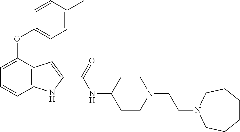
O(C1=CC=C(C)C=C1)C1=CC=CC2=C1C=C(C(NC1CCN(CCN3CCCCCC3)CC1)=O)N2
